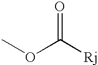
COC([Rj])=O
